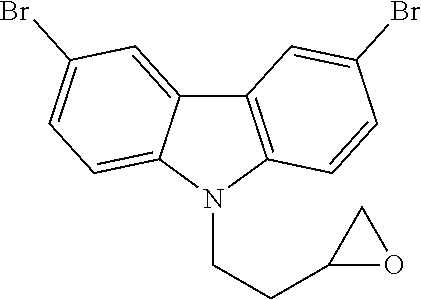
C12=C(N(CCC3OC3)C3=CC=C(Br)C=C13)C=CC(Br)=C2
